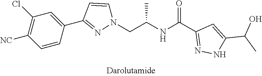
C1=CC(C2=NN(CC(C)NC(=O)C3=NNC(C(O)C)=C3)C=C2)=CC(Cl)=C1[NC]
